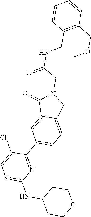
C1CC(NC2=NC=C(Cl)C(C3=CC=C4C(=C3)C(=O)N(CC(NCC3=C(COC)C=CC=C3)=O)C4)=N2)CCO1
